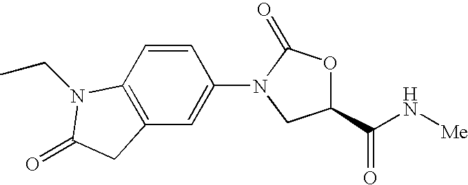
C1(C(N[Me])=O)OC(=O)N(C2=CC3=C(C=C2)N(CC)C(=O)C3)C1
